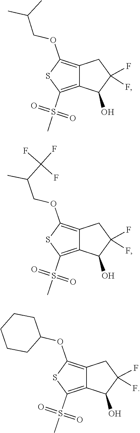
CS(=O)(C1=C2C(=C(OCC(C)C)S1)CC(F)(F)C2O)=O.O=S(C)(C1=C2C(=C(OCC(C)C(F)(F)F)S1)CC(F)(F)C2O)=O.C12=C(S(=O)(C)=O)SC(OC3CCCCC3)=C1CC(F)(F)C2O
